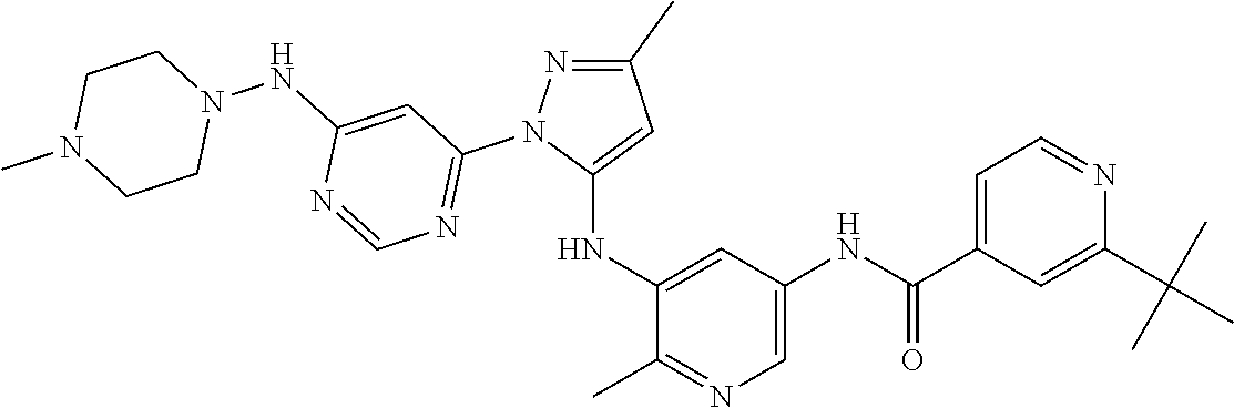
C1(C)=NN(C2=NC=NC(NN3CCN(C)CC3)=C2)C(NC2=CC(NC(C3=CC=NC(C(C)(C)C)=C3)=O)=CN=C2C)=C1
